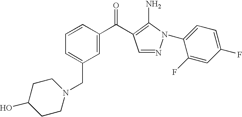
NC1=C(C(C2=CC(CN3CCC(O)CC3)=CC=C2)=O)C=NN1C1=CC=C(F)C=C1F
